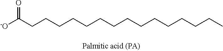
[-O]C(CCCCCCCCCCCCCCC)=O
